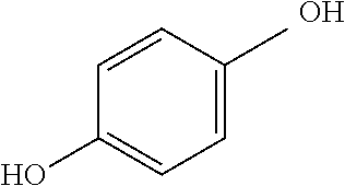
C1=C(C)C=CC(O)=C1.O
